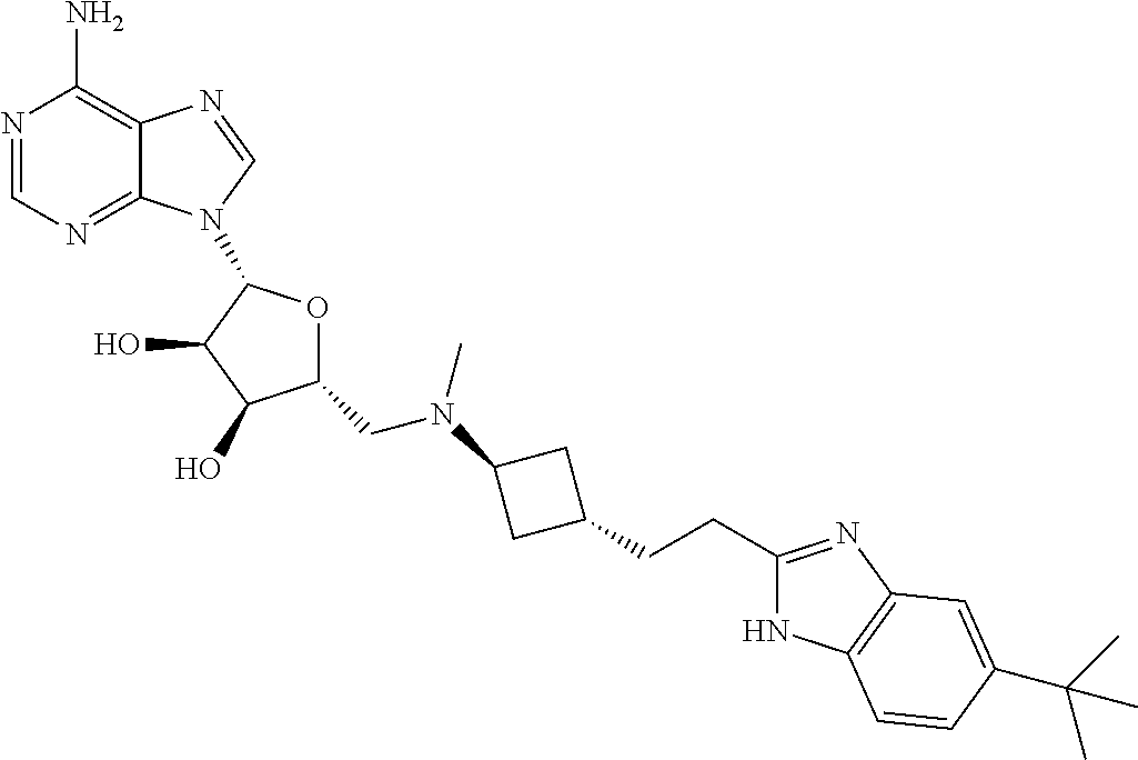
C1=NC(N)=C2C(=N1)N(C1OC(CN(C3CC(CCC4=NC5=C(N4)C=CC(C(C)(C)C)=C5)C3)C)C(O)C1O)C=N2
